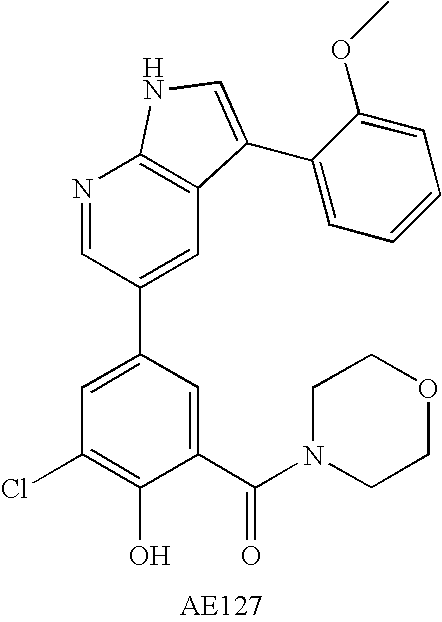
C1(C(N2CCOCC2)=O)=CC(C2=CC3=C(N=C2)NC=C3C2=CC=CC=C2OC)=CC(Cl)=C1O
